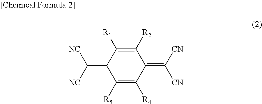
C1(=C([CN])[CN])C([R2])=C([R1])C(=C([NC])[NC])C([R5])=C1[R4]
